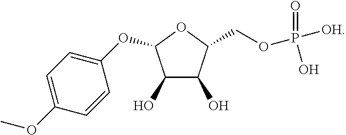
O(CC1C(O)C(O)C(OC2=CC=C(OC)C=C2)O1)P([OH])(=O)O
